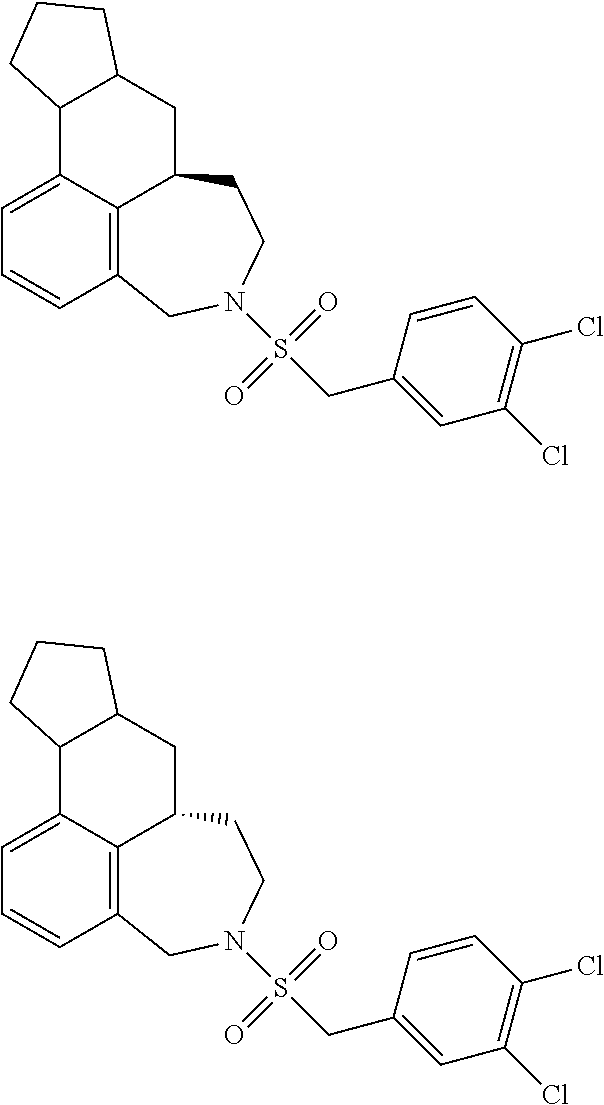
C1=C2C3=C(C=C1)CN(S(=O)(=O)CC1=CC(Cl)=C(Cl)C=C1)CCC3CC1C2CCC1.C1=C2C3=C(C=C1)CN(S(=O)(=O)CC1=CC(Cl)=C(Cl)C=C1)CCC3CC1C2CCC1
